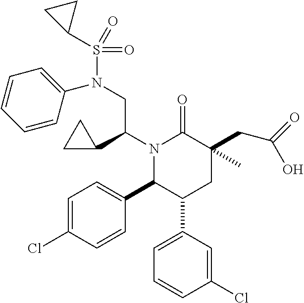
N1(C(C2CC2)CN(S(C2CC2)(=O)=O)C2=CC=CC=C2)C(C2=CC=C(Cl)C=C2)C(C2=CC=CC(Cl)=C2)CC(CC(=O)O)(C)C1=O
